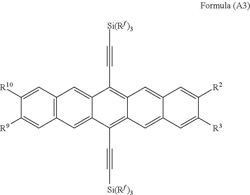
C12=C(C=C3C(=C1)C(C#C[Si(Rf)3])=C1C(=C3C#C[Si(Rf)3])C=C3C(=C1)C=C([R2])C([R3])=C3)C=C([R9])C([R10])=C2
